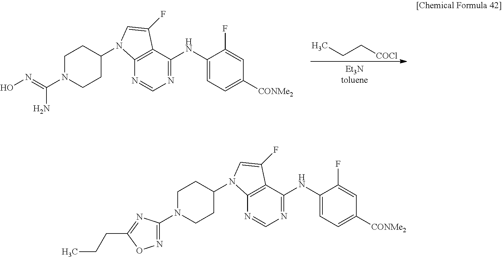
C(C[COCl])C.N1=C(NC2=CC=C([CONMe2])C=C2F)C2=C(N=C1)N(C1CCN(C(=NO)N)CC1)C=C2F.N1=C(NC2=CC=C([CONMe2])C=C2F)C2=C(N=C1)N(C1CCN(C3=NOC(CCC)=N3)CC1)C=C2F
